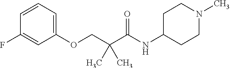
C1=CC=C(OCC(C(NC2CCN(C)CC2)=O)(C)C)C=C1F
